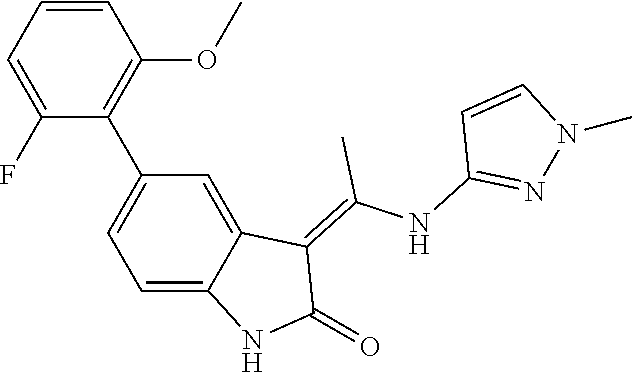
C1=CC=C(F)C(C2=CC=C3C(=C2)C(=C(NC2=NN(C)C=C2)C)C(=O)N3)=C1OC
